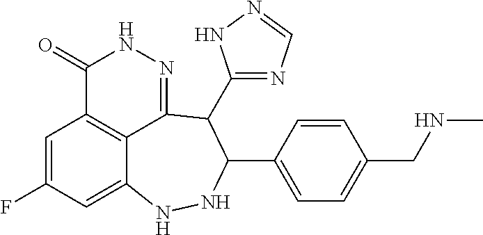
C1=C(F)C=C2C3=C1C(=O)NN=C3C(C1=NC=NN1)C(C1=CC=C(CNC)C=C1)NN2
